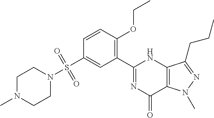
C1(C2=C(OCC)C=CC(S(N3CCN(C)CC3)(=O)=O)=C2)=NC(=O)C2=C(N1)C(CCC)=NN2C
